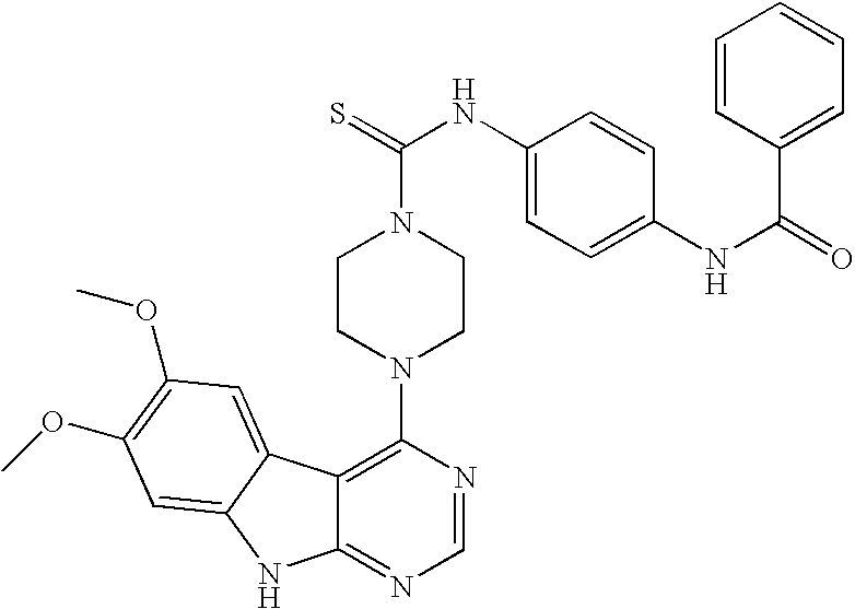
C12=C(N3CCN(C(=S)NC4=CC=C(NC(=O)C5=CC=CC=C5)C=C4)CC3)N=CN=C1NC1=CC(OC)=C(OC)C=C21
